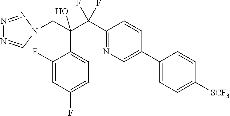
C1(F)=CC(F)=CC=C1C(C(C1=NC=C(C2=CC=C([SCF3])C=C2)C=C1)(F)F)(CN1C=NN=N1)O
